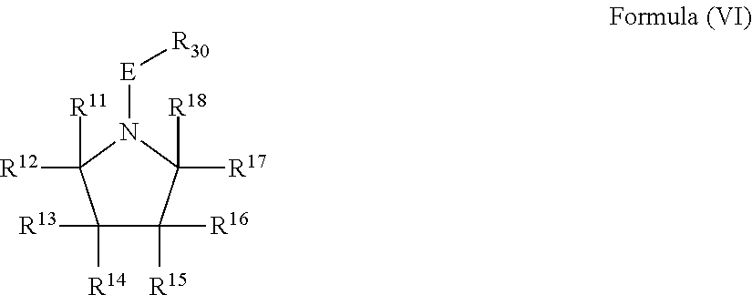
C1([R13])([R14])C([R15])([R16])C([R18])([R17])N([E][R30])C1([R12])[R11]
